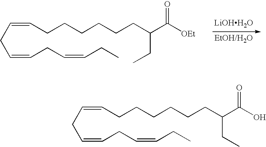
[LiOHH2O].[EtOH/H2O].C(=CCC=CCC)CC=CCCCCCCC(C([OEt])=O)CC.C(=CCC=CCC)CC=CCCCCCCC(C(O)=O)CC
